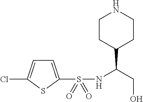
C1CC(C(CO)NS(=O)(=O)C2=CC=C(Cl)S2)CCN1
